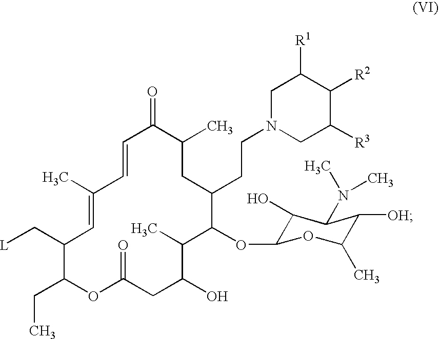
C1=CC(C)=CC(C[L])C(CC)OC(=O)CC(O)C(C)C(OC2C(O)C(N(C)C)C([OH])C(C)O2)C(CCN2CC([R3])C([R2])C([R1])C2)CC(C)C1=O
